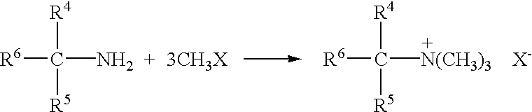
[R6]C([R4])([R5])[N(CH3)3].[R6]C([R4])([R5])N.[3CH3X].[X-]
